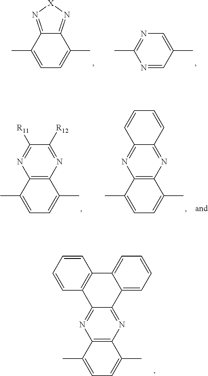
C12=C(C3=CC=CC=C3C3=NC4=C(N=C13)C(C)=CC=C4C)C=CC=C2.C12=N[X]N=C1C(C)=CC=C2C.N1=C(C)N=CC(C)=C1.C1([R11])=NC2=C(N=C1[R12])C(C)=CC=C2C.C12=NC3=C(N=C1C=CC=C2)C(C)=CC=C3C
